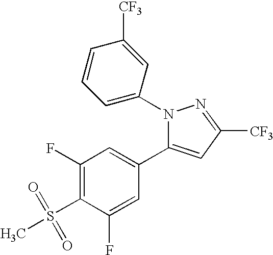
C1(F)=C(S(C)(=O)=O)C(F)=CC(C2=CC([CF3])=NN2C2=CC=CC([CF3])=C2)=C1
